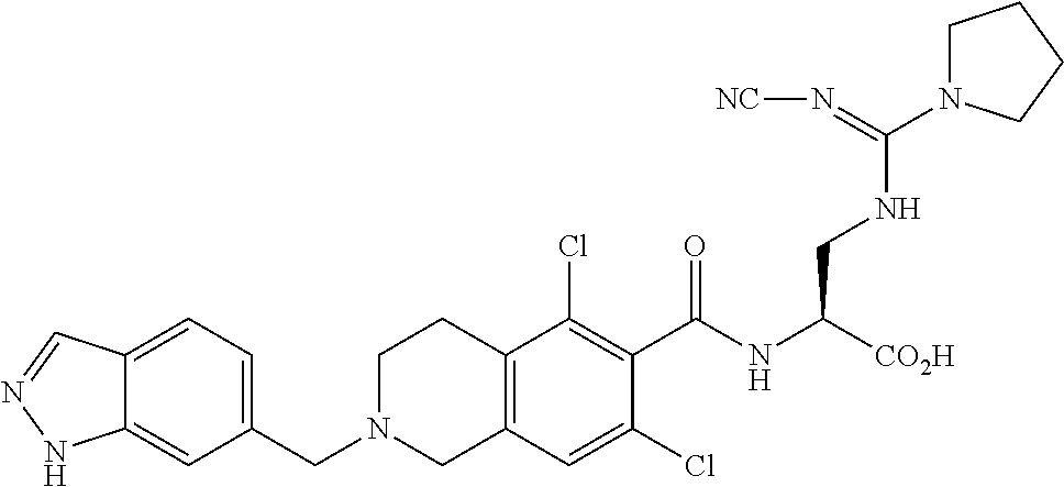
C12=CC=C(CN3CC4=C(CC3)C(Cl)=C(C(NC([CO2H])CNC(N3CCCC3)=N[NC])=O)C(Cl)=C4)C=C1NN=C2
